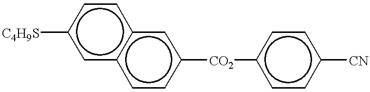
[C4H9S]c1cc2c(cc1)cc([CO2]c1ccc([CN])cc1)cc2
